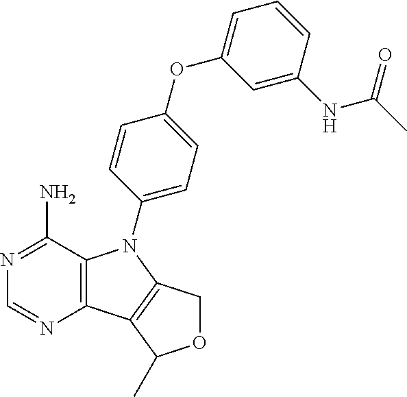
C12=C(C(N)=NC=N1)N(C1=CC=C(OC3=CC=CC(NC(C)=O)=C3)C=C1)C1=C2C(C)OC1
